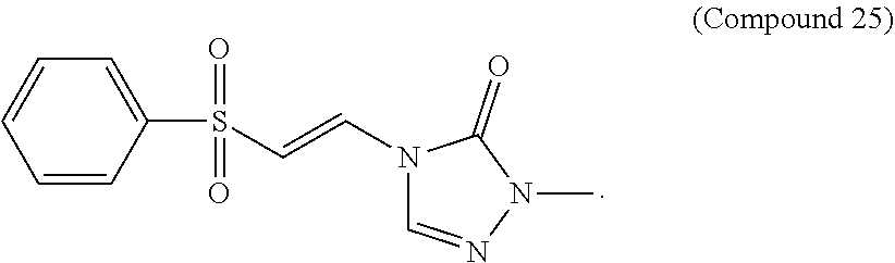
C1=CC(S(C=CN2C=NN(C)C2=O)(=O)=O)=CC=C1
